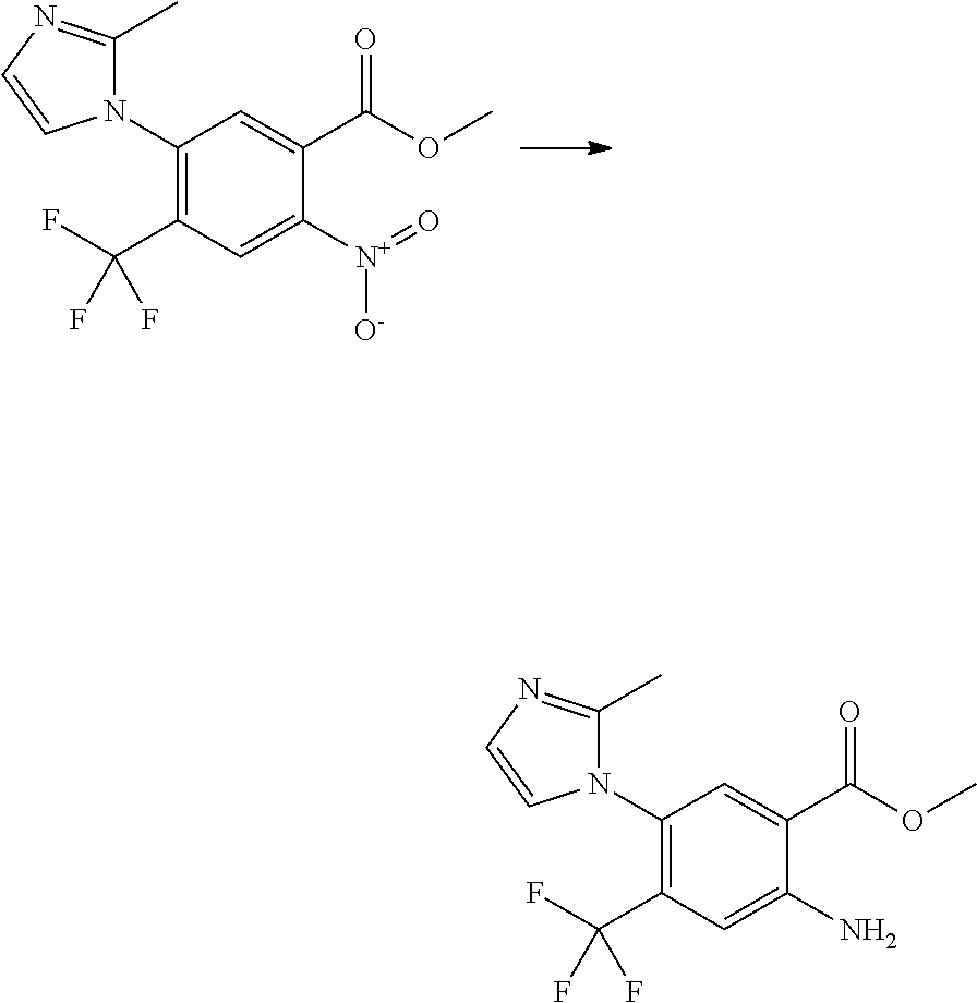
C1(N2C(C)=NC=C2)=C(C(F)(F)F)C=C([N+](=O)[O-])C(C(OC)=O)=C1.C1(N2C(C)=NC=C2)=C(C(F)(F)F)C=C(N)C(C(OC)=O)=C1
